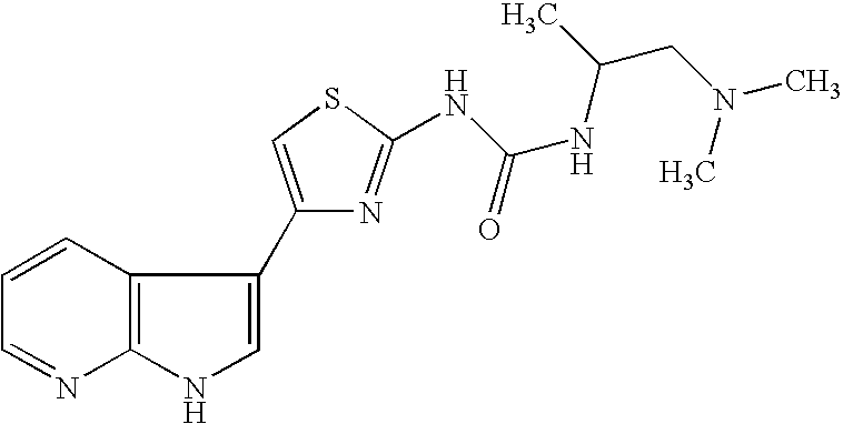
C12=C(C=CC=N1)C(C1=CSC(NC(NC(CN(C)C)C)=O)=N1)=CN2
